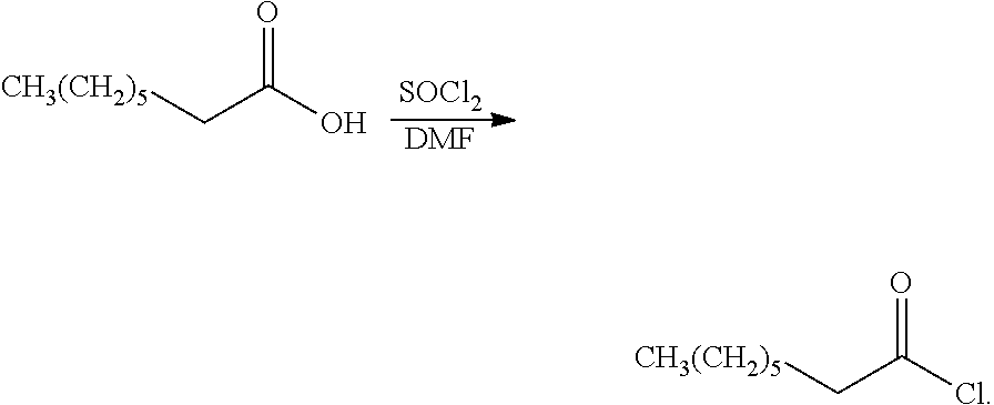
[SOCl2].[DMF].[CH3(CH2)5]CC(O)=O.[CH3(CH2)5]CC(Cl)=O
